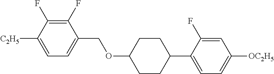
C1(F)=C(F)C([C2H5])=CC=C1COC1CCC(C2=CC=C([OC2H5])C=C2F)CC1
